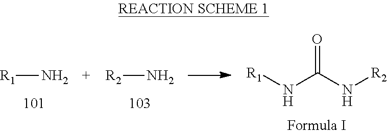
[R1]N.[R2]N.O=C(N[R2])N[R1]
